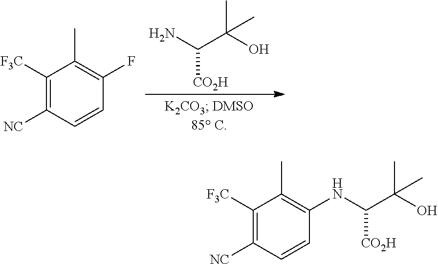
C1([F3C])=C([NC])C=CC(F)=C1C.C([CO2H])(N)C(O)(C)C.C1([F3C])=C([NC])C=CC(NC(C(O)(C)C)[CO2H])=C1C
